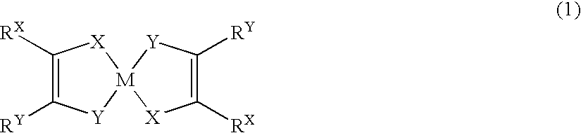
C1([RX])=C([RY])[Y][M]2([X]1)[Y]C([RY])=C([RX])[X]2
